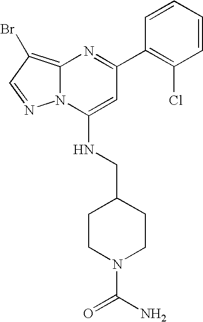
C1(C2=C(Cl)C=CC=C2)=NC2=C(Br)C=NN2C(NCC2CCN(C(=O)N)CC2)=C1
